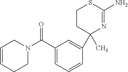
N1(C(C2=CC=CC(C3(C)N=C(N)SCC3)=C2)=O)CC=CCC1
